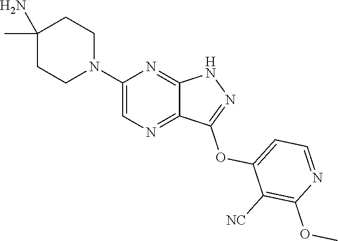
C1(N)(C)CCN(C2=CN=C3C(=N2)NN=C3OC2=CC=NC(OC)=C2[NC])CC1
